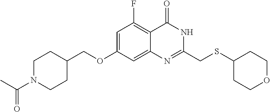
C1(CSC2CCOCC2)=NC2=CC(OCC3CCN(C(C)=O)CC3)=CC(F)=C2C(=O)N1
